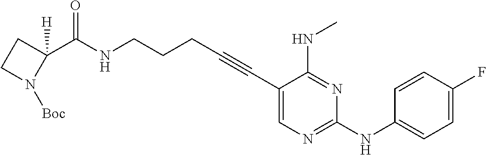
C1(C#CCCCNC(=O)C2([H])CCN2[Boc])=CN=C(NC2=CC=C(F)C=C2)N=C1NC
